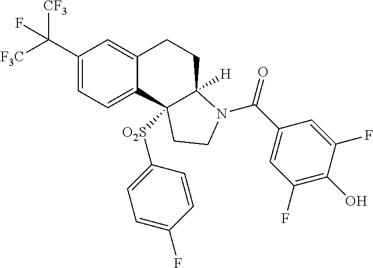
C(C1=CC=C2C(=C1)CCC1([H])C2([O2S]C2=CC=C(F)C=C2)CCN1C(=O)C1=CC(F)=C(O)C(F)=C1)([F3C])([CF3])F
